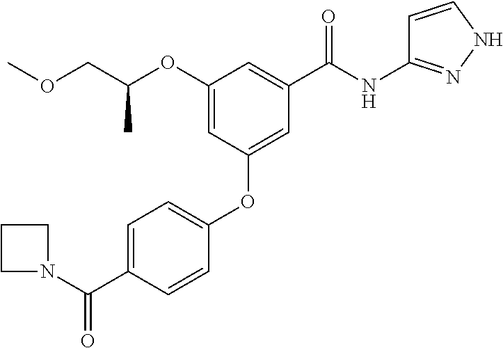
C1=CC(OC2=CC(C(NC3=NNC=C3)=O)=CC(OC(COC)C)=C2)=CC=C1C(N1CCC1)=O
